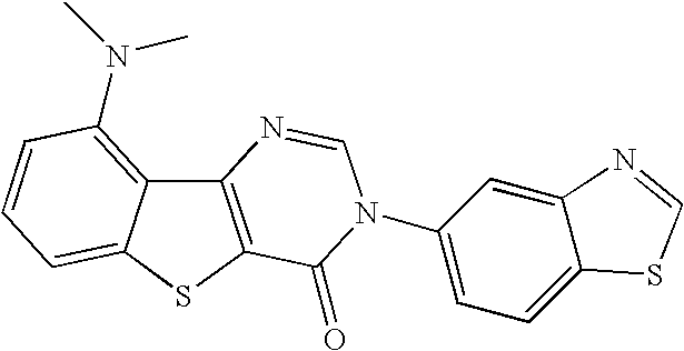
C12=C(SC3=CC=CC(N(C)C)=C13)C(=O)N(C1=CC=C3C(=C1)N=CS3)C=N2
